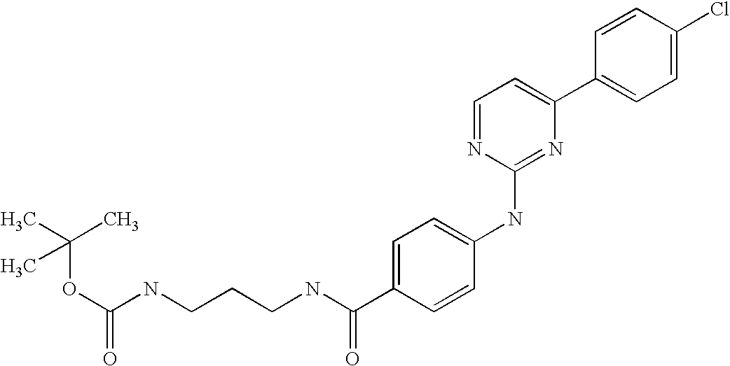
C1=CC(C2=CC=NC(NC3=CC=C(C(NCCCNC(OC(C)(C)C)=O)=O)C=C3)=N2)=CC=C1Cl
